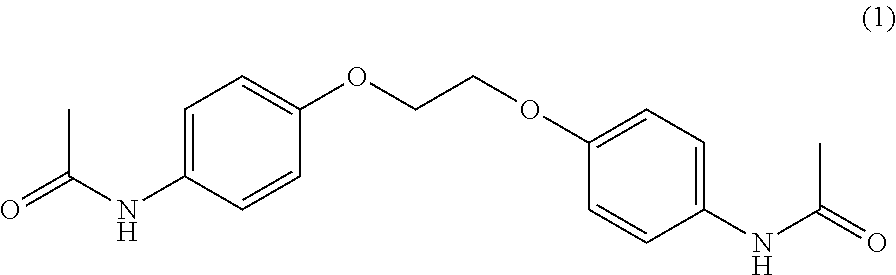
O=C(NC1=CC=C(OCCOC2=CC=C(NC(=O)C)C=C2)C=C1)C
